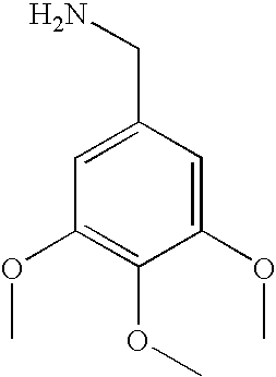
NCC1=CC(OC)=C(OC)C(OC)=C1
